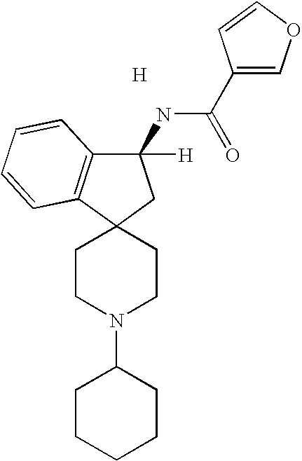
C1CN(C2CCCCC2)CCC12CC(NC(=O)C1=COC=C1)([H])C1=C2C=CC=C1.[H]
